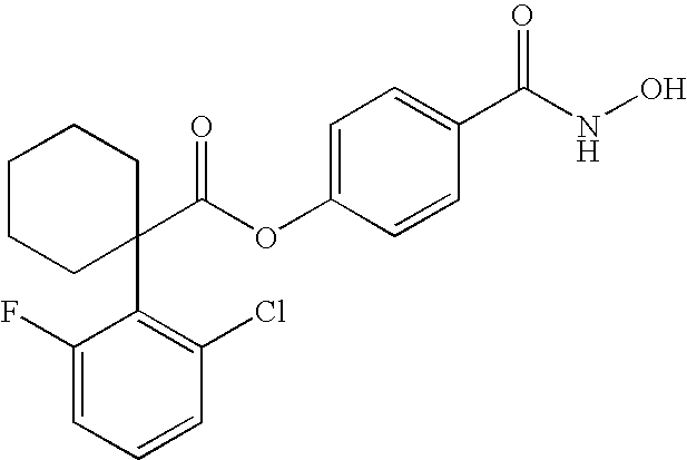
C1=C(OC(C2(C3=C(Cl)C=CC=C3F)CCCCC2)=O)C=CC(C(NO)=O)=C1
